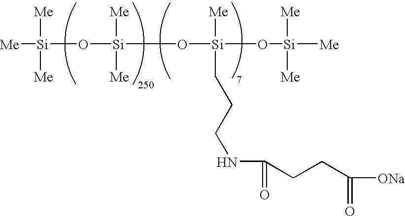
[Si]([Me])([Me])([Me])O[Si]([Me])([Me])O[Si]([Me])(CCCNC(=O)CCC([ONa])=O)O[Si]([Me])([Me])[Me]
